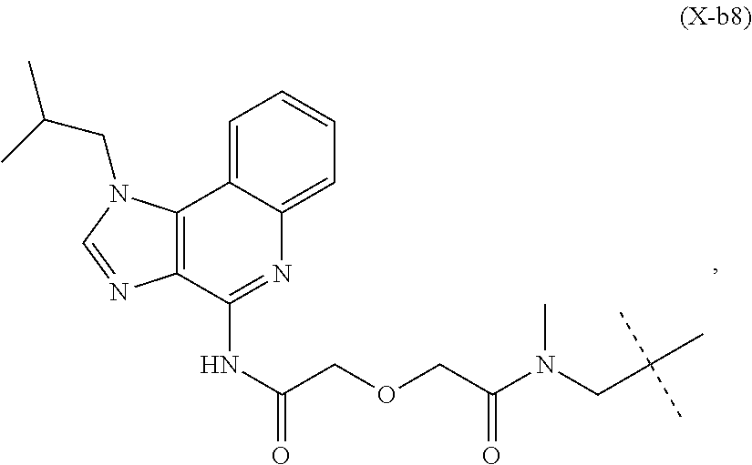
C(C(NC1=NC2=CC=CC=C2C2=C1N=CN2CC(C)C)=O)OCC(N(C)CC(C)(C)C)=O
